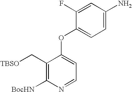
C1(C[TBSO])=C([BocHN])N=CC=C1OC1=CC=C(N)C=C1F
